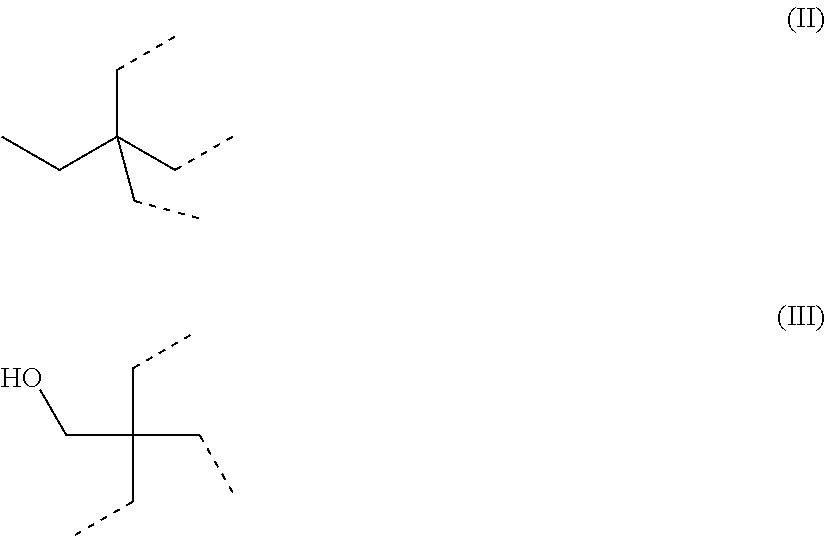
CCC(CC)(CC)CC.OCC(CC)(CC)CC
